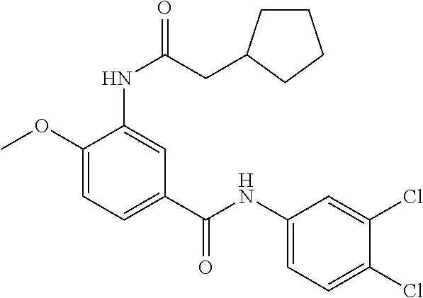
C1(OC)=CC=C(C(NC2=CC=C(Cl)C(Cl)=C2)=O)C=C1NC(CC1CCCC1)=O
